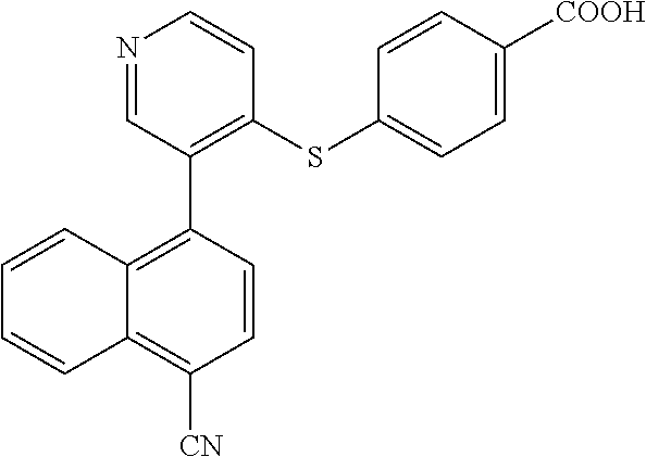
N1=CC(C2=C3C(=C([CN])C=C2)C=CC=C3)=C(SC2=CC=C([COOH])C=C2)C=C1
